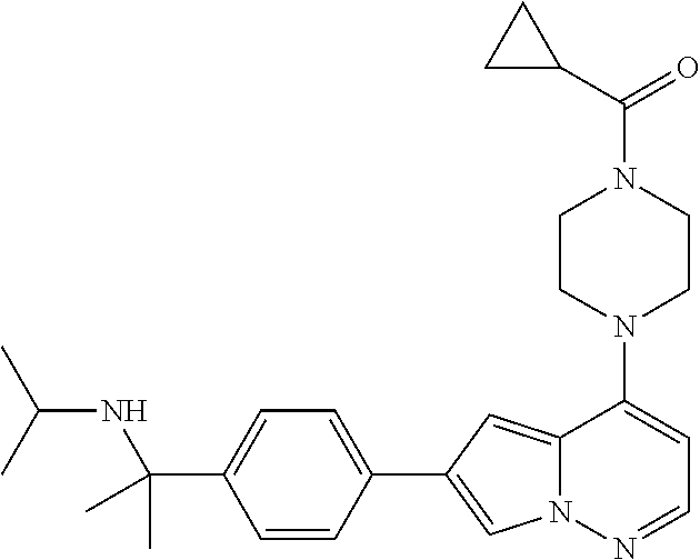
N1(C2=CC=NN3C2=CC(C2=CC=C(C(NC(C)C)(C)C)C=C2)=C3)CCN(C(=O)C2CC2)CC1
